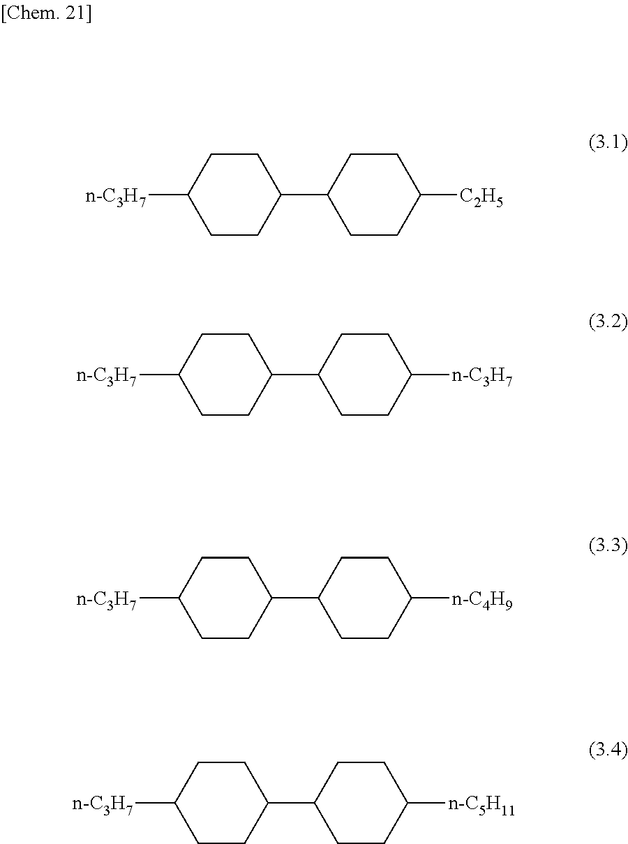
C1CC(C2CCC([C2H5])CC2)CCC1[n-C3H7].C1CC(C2CCC([n-C3H7])CC2)CCC1[n-C3H7].C1CC(C2CCC([n-C4H9])CC2)CCC1[n-C3H7].C1CC(C2CCC([n-C5H11])CC2)CCC1[n-C3H7]
